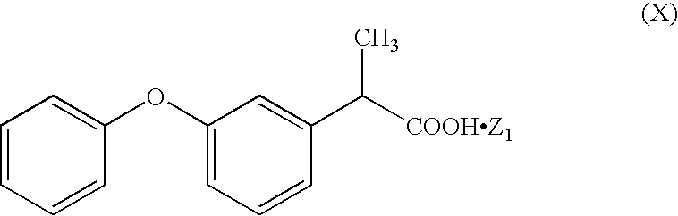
C1(OC2=CC=CC=C2)=CC=CC(C([COOHZ1])C)=C1
